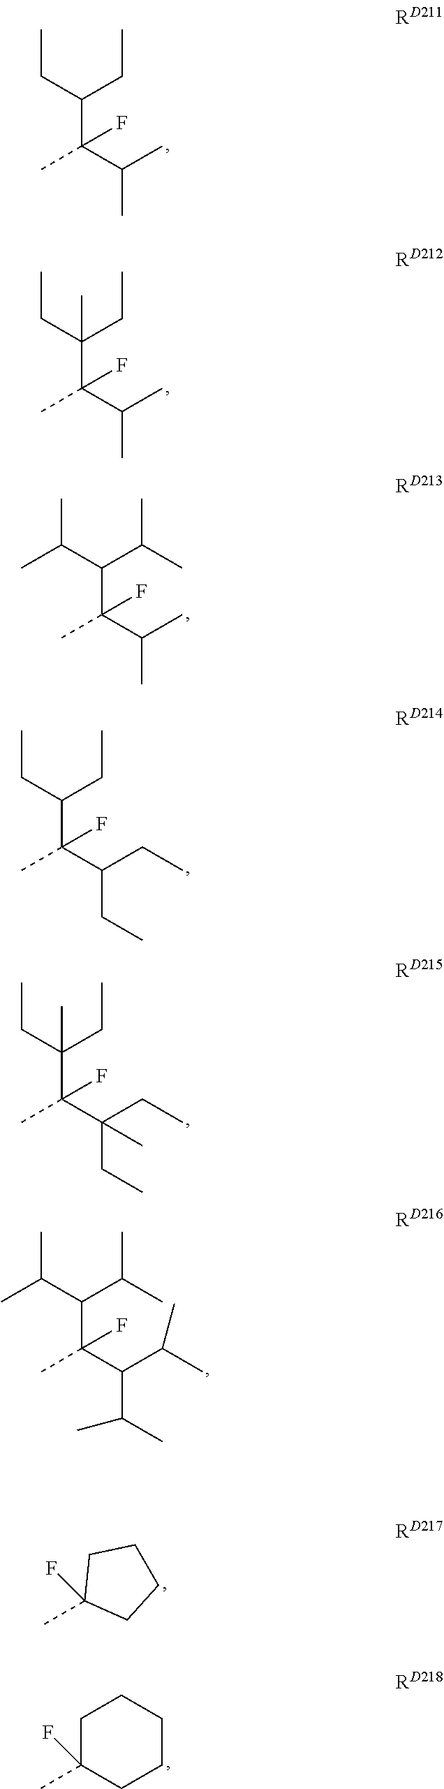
C(CC)(C(C(C)C)(C)F)CC.C(CC)(C(C(C)C)(C)F)(CC)C.C(C(C)C)(C(C(C)C)(C)F)C(C)C.CC1(F)CCCCC1.C(CC)(C(C(CC)CC)(C)F)CC.C(CC)(C(C(CC)(CC)C)(C)F)(CC)C.C(C(C)C)(C(C(C(C)C)C(C)C)(C)F)C(C)C.CC1(F)CCCC1
